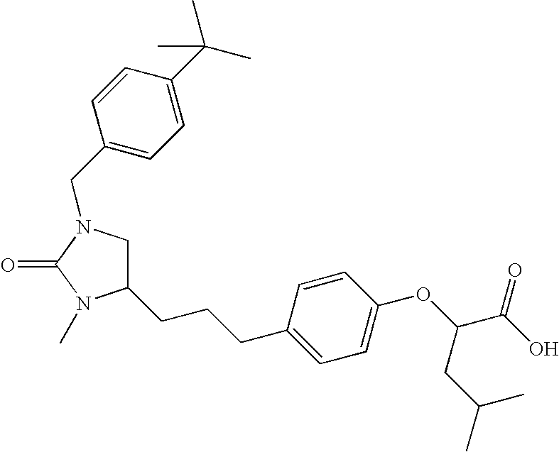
C1=CC(CCCC2CN(CC3=CC=C(C(C)(C)C)C=C3)C(=O)N2C)=CC=C1OC(C(O)=O)CC(C)C
